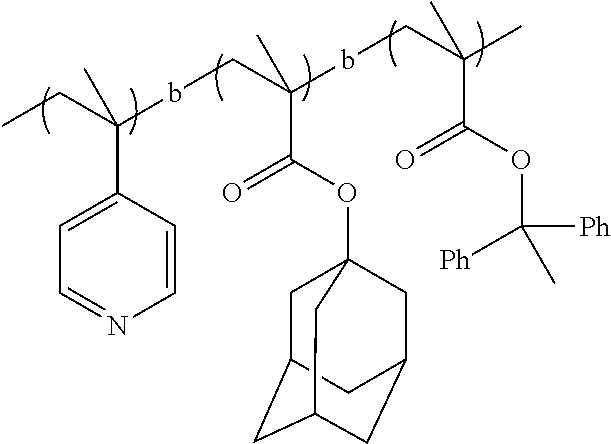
CCC(bCC(bCC(C(OC([Ph])([Ph])C)=O)(C)C)(C)C(OC12CC3CC(CC(C1)C3)C2)=O)(C)C1=CC=NC=C1
